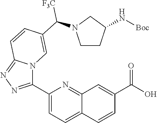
C1(C2=NN=C3N2C=C(C([F3C])N2CCC(N[Boc])C2)C=C3)=CC=C2C(=N1)C=C(C(=O)O)C=C2
